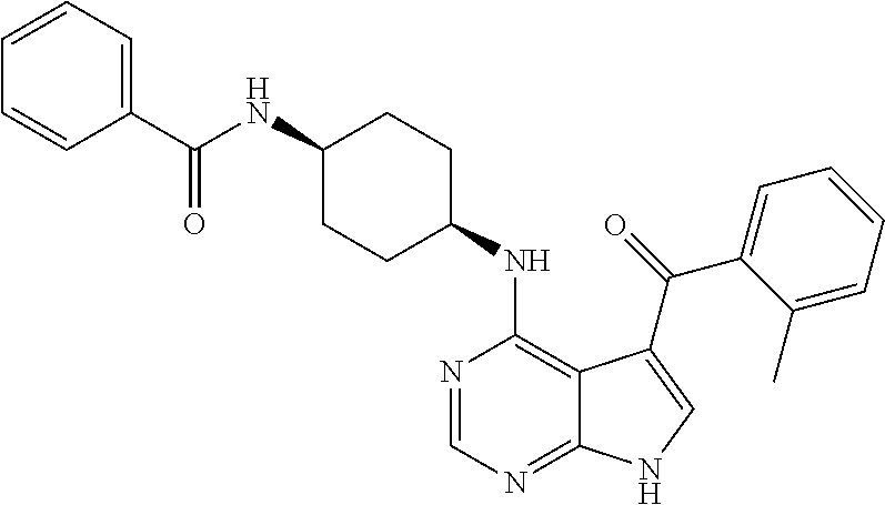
C1(NC(C2=CC=CC=C2)=O)CCC(NC2=C3C(=NC=N2)NC=C3C(=O)C2=CC=CC=C2C)CC1
